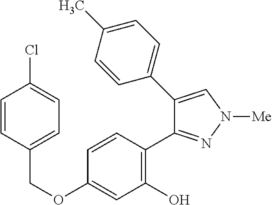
C(OC1=CC(O)=C(C2=NN([Me])C=C2C2=CC=C(C)C=C2)C=C1)C1=CC=C(Cl)C=C1
